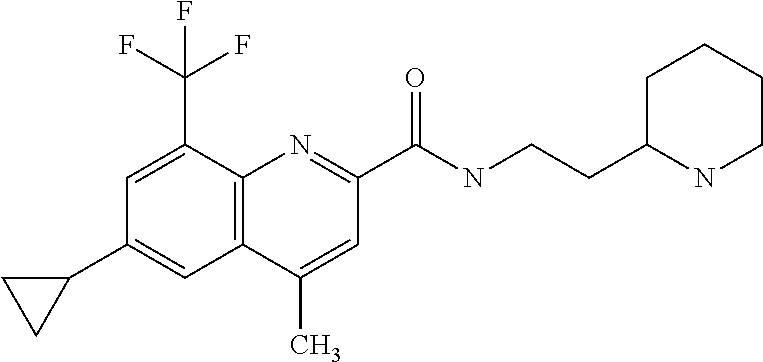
C1(C)=CC(C(NCCC2NCCCC2)=O)=NC2=C1C=C(C1CC1)C=C2C(F)(F)F
